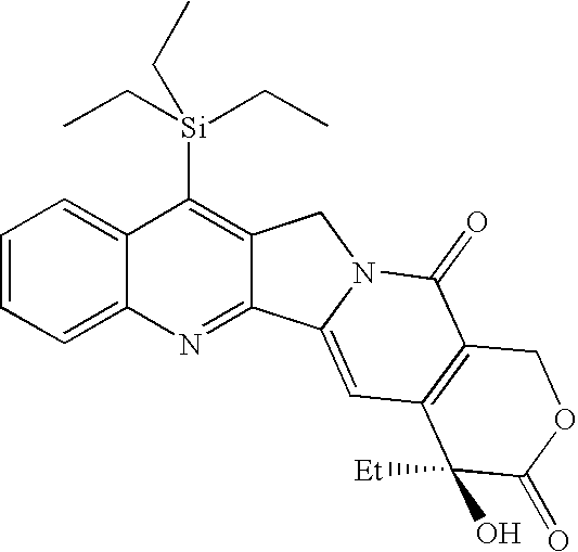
C1=CC=C2C(=C1)C([Si](CC)(CC)CC)=C1C(=N2)C2=CC3=C(C(=O)N2C1)COC(=O)C3(O)[Et]
